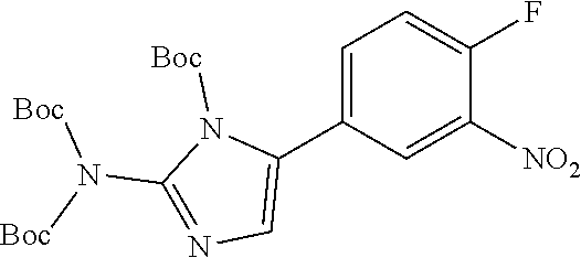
N(C1=NC=C(C2=CC=C(F)C([NO2])=C2)N1[Boc])([Boc])[Boc]
